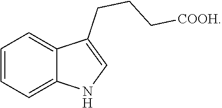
C1=CC=C2C(=C1)C(CCC[COOH])=CN2
